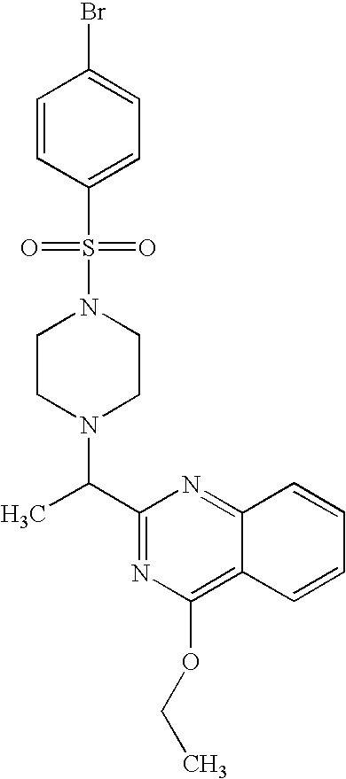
C(C1=NC(OCC)=C2C(=N1)C=CC=C2)(C)N1CCN(S(C2=CC=C(Br)C=C2)(=O)=O)CC1
